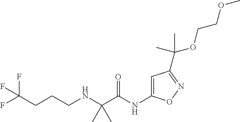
C(NCCCC(F)(F)F)(C(=O)NC1=CC(C(OCCOC)(C)C)=NO1)(C)C
